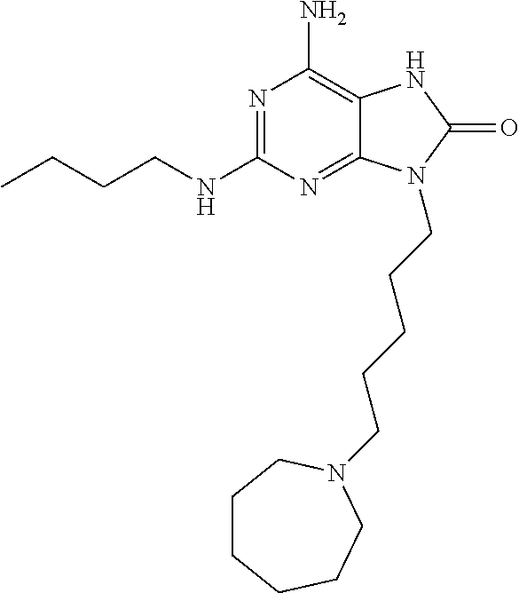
N(C1=NC(N)=C2C(=N1)N(CCCCCN1CCCCCC1)C(=O)N2)CCCC
